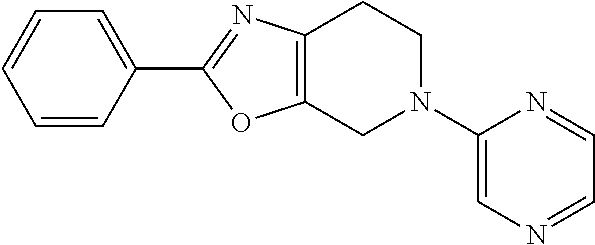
C1=CC(C2=NC3=C(O2)CN(C2=CN=CC=N2)CC3)=CC=C1
